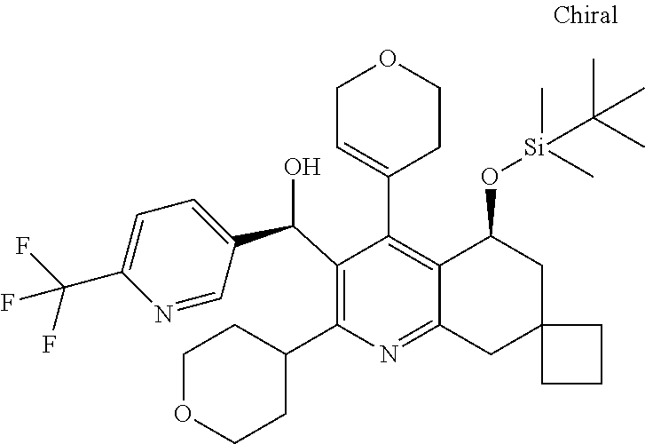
C1(C(C2=CC=C(C(F)(F)F)N=C2)O)=C(C2CCOCC2)N=C2C(=C1C1=CCOCC1)C(O[Si](C(C)(C)C)(C)C)CC1(C2)CCC1
